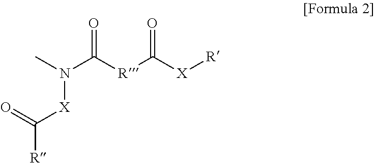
CN(C([R]C([X][R])=O)=O)[X]C([R])=O
